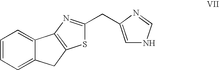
C1=CC=C2C(=C1)C1=C(C2)SC(CC2=CNC=N2)=N1
